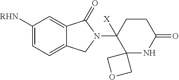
C1([RHN])=CC=C2C(=C1)C(=O)N(C1([X])C3(NC(=O)CC1)COC3)C2
